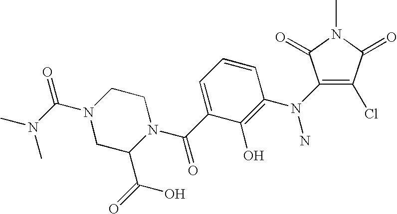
C1(N(C2=C(O)C(C(N3CCN(C(=O)N(C)C)CC3C(=O)O)=O)=CC=C2)N)=C(Cl)C(=O)N(C)C1=O
